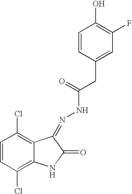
C1=CC(Cl)=C2C(=C1Cl)C(=NNC(=O)CC1=CC(F)=C(O)C=C1)C(=O)N2
